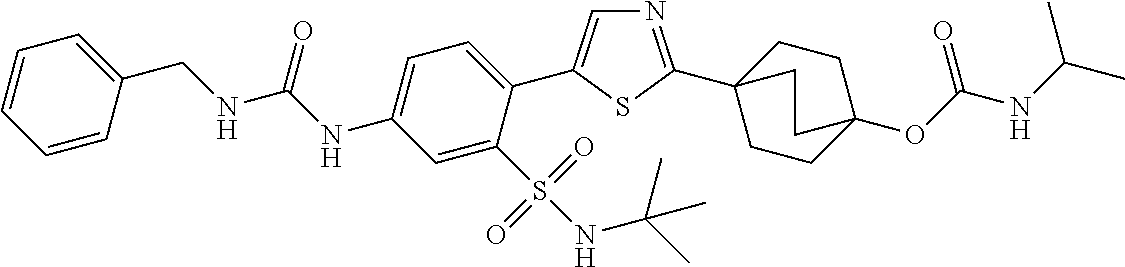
N1=C(C23CCC(OC(NC(C)C)=O)(CC2)CC3)SC(C2=CC=C(NC(NCC3=CC=CC=C3)=O)C=C2S(NC(C)(C)C)(=O)=O)=C1
